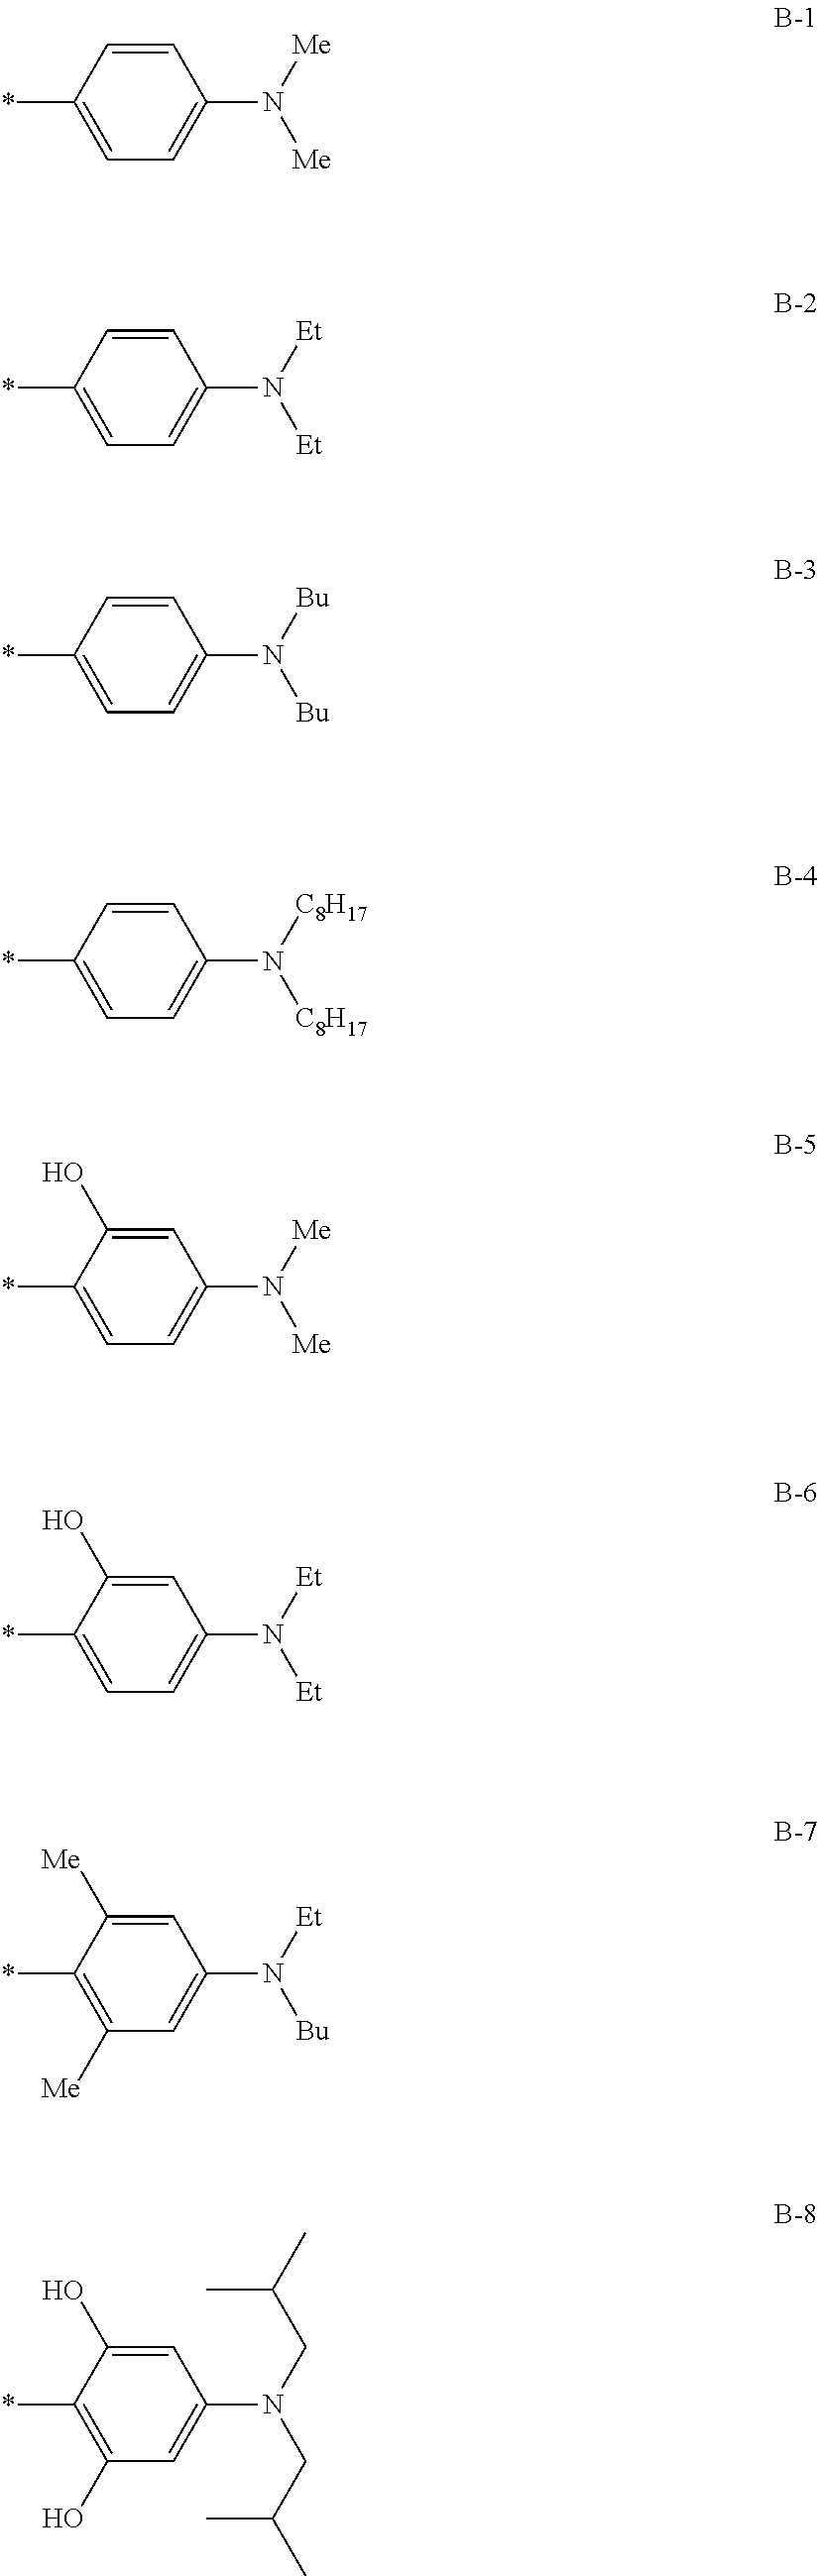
C1=CC(*)=CC=C1N([Me])[Me].C1=CC(*)=CC=C1N([Et])[Et].C1=CC(*)=CC=C1N([Bu])[Bu].C1=CC(*)=CC=C1N([C8H17])[C8H17].C1=C(O)C(*)=CC=C1N([Me])[Me].C1=C(O)C(*)=CC=C1N([Et])[Et].C1=C([Me])C(*)=C([Me])C=C1N([Et])[Bu].C1=C(O)C(*)=C(O)C=C1N(CC(C)C)CC(C)C
